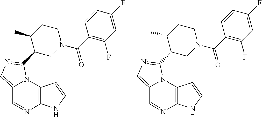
C12=CN=C(C3CN(C(C4=C(F)C=C(F)C=C4)=O)CCC3C)N1C1=C(N=C2)NC=C1.C12=CN=C(C3CN(C(C4=C(F)C=C(F)C=C4)=O)CCC3C)N1C1=C(N=C2)NC=C1
